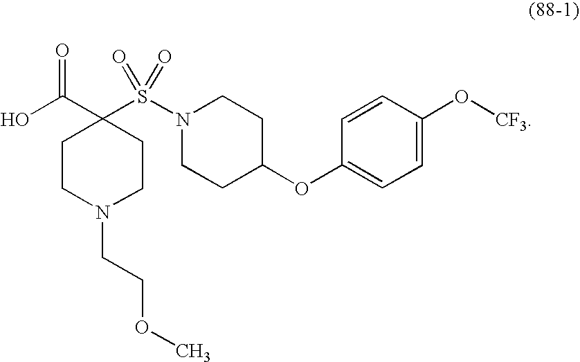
C1CN(CCOC)CCC1(C(O)=O)S(N1CCC(OC2=CC=C(O[CF3])C=C2)CC1)(=O)=O
